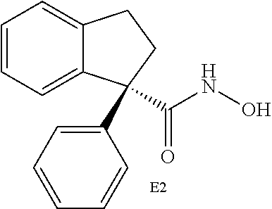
C1=CC=C2C(=C1)CCC2(C(NO)=O)C1=CC=CC=C1
